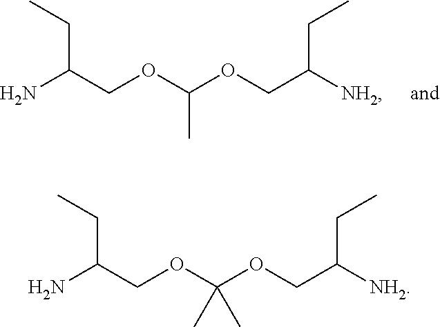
NC(COC(OCC([NH2])CC)C)CC.NC(COC(OCC([NH2])CC)(C)C)CC
